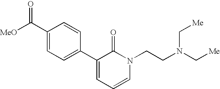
[MeO]C(C1=CC=C(C2=CC=CN(CCN(C[Me])C[Me])C2=O)C=C1)=O
